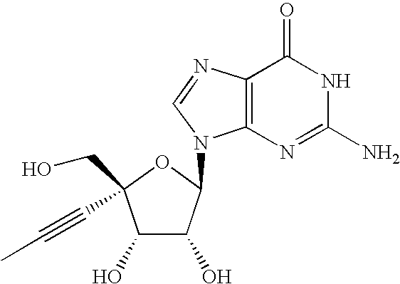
C1(O)C(O)C(N2C3=C(N=C2)C(=O)NC(N)=N3)OC1(C#CC)CO
